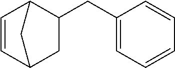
C1=CC=C(CC2CC3C=CC2C3)C=C1
